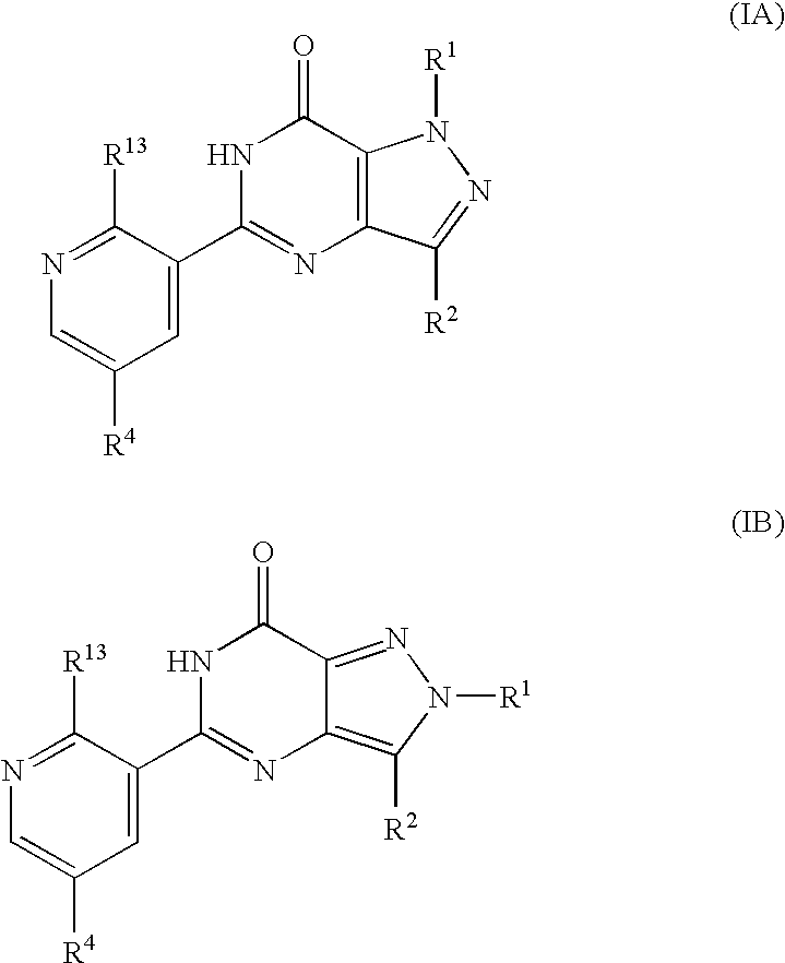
C1(C2=CC([R4])=CN=C2[R13])=NC2=C(C(=O)N1)N([R1])N=C2[R2].C1(C2=CC([R4])=CN=C2[R13])=NC2=C([R2])N([R1])N=C2C(=O)N1
